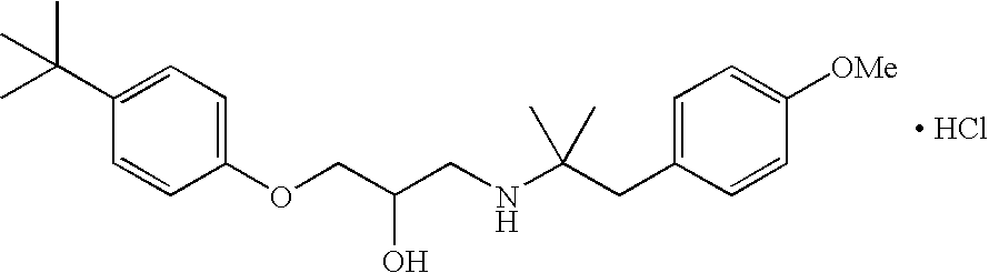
C1(OCC(CNC(CC2=CC=C([OMe])C=C2)(C)C)O)=CC=C(C(C)(C)C)C=C1.[ HCl]
